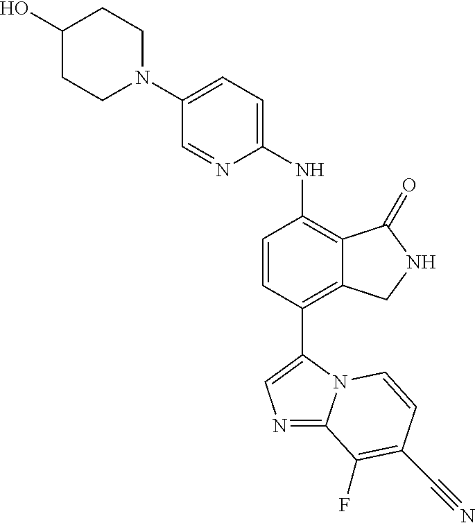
N1(C2=CC=C(NC3=C4C(=C(C5=CN=C6N5C=CC(C#N)=C6F)C=C3)CNC4=O)N=C2)CCC(O)CC1
